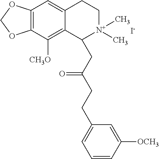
C12=C(C([CH3O])=C3C(=C1)CC[N+](C)(C)C3CC(CCC1=CC=CC([OCH3])=C1)=O)OCO2.[I-]
